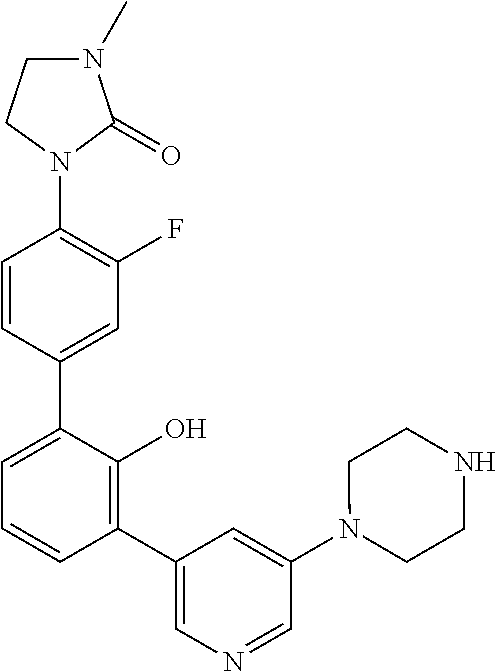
C1(N2C(=O)N(C)CC2)=C(F)C=C(C2=CC=CC(C3=CN=CC(N4CCNCC4)=C3)=C2O)C=C1
